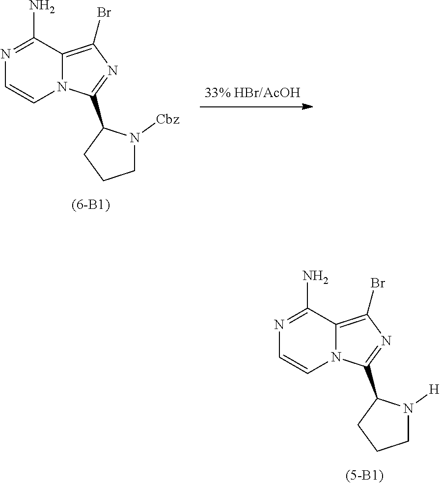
N1=C(N)C2=C(Br)N=C(C3CCCN3[H])N2C=C1.N1=C(N)C2=C(Br)N=C(C3CCCN3[Cbz])N2C=C1
